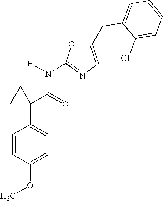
C1=CC(OC)=CC=C1C1(C(=O)N([H])C2=NC=C(CC3=CC=CC=C3Cl)O2)CC1
